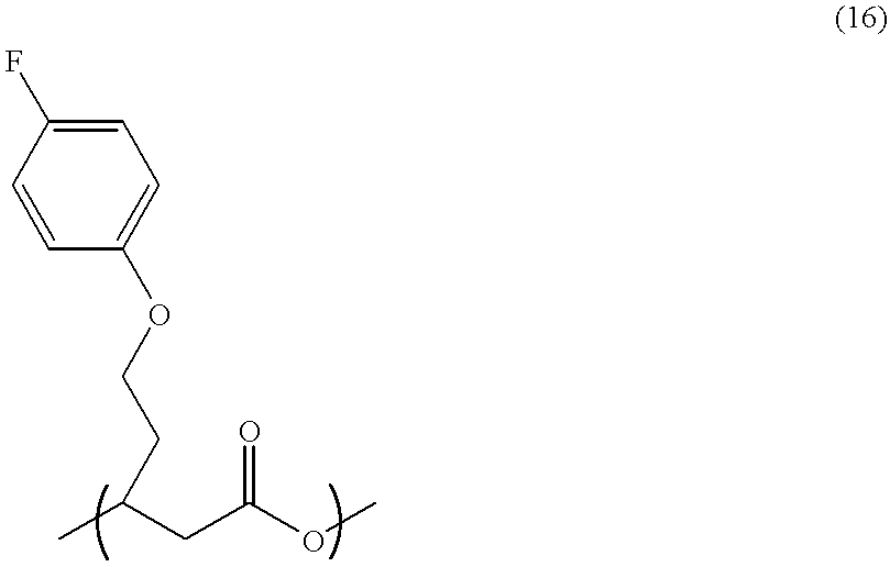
C1=C(F)C=CC(OCCC(C)CC(OC)=O)=C1
